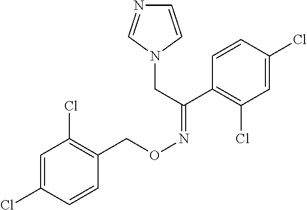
C1=C(Cl)C=CC(CON=C(C2=C(Cl)C=C(Cl)C=C2)CN2C=CN=C2)=C1Cl
